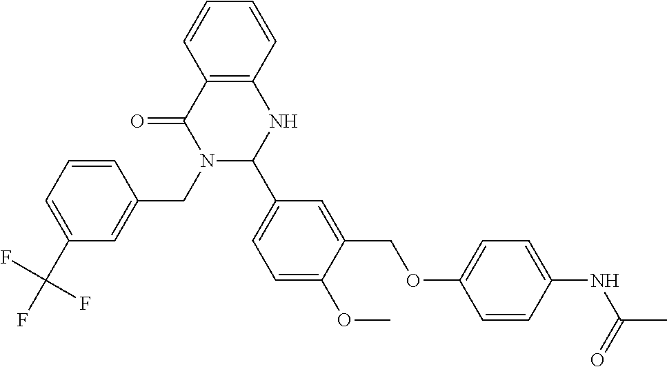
C12=C(C=CC=C1)NC(C1=CC=C(OC)C(COC3=CC=C(NC(=O)C)C=C3)=C1)N(CC1=CC(C(F)(F)F)=CC=C1)C2=O
